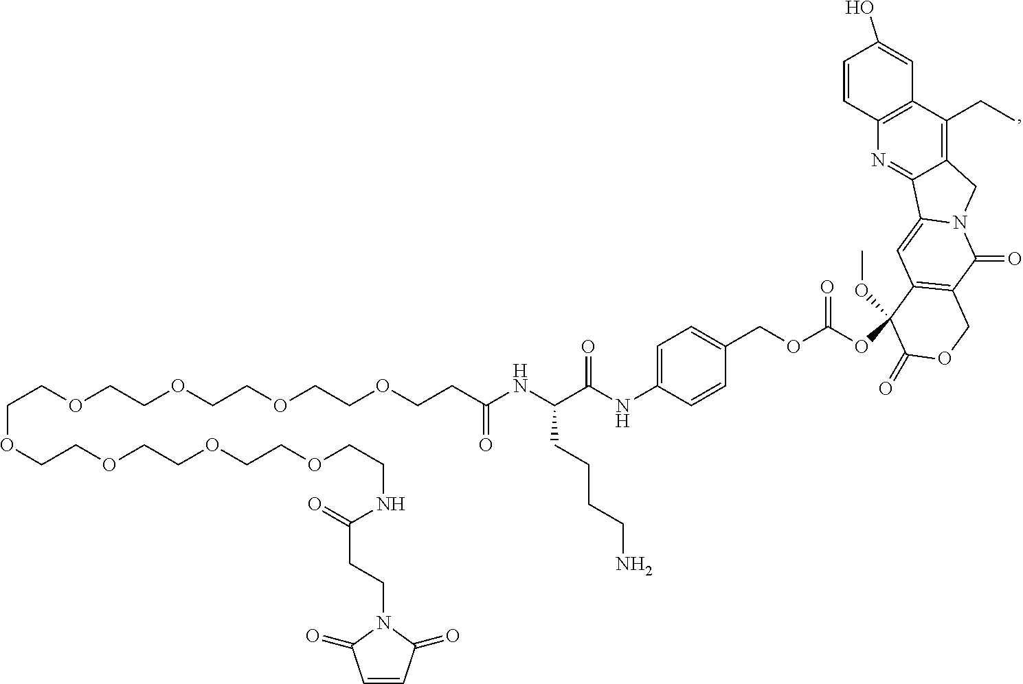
C1=CC(=O)N(CCC(=O)NCCOCCOCCOCCOCCOCCOCCOCCOCCC(NC(C(NC2=CC=C(COC(OC3(OC)C4=C(C(=O)N5C(=C4)C4=NC6=C(C(CC)=C4C5)C=C(O)C=C6)COC3=O)=O)C=C2)=O)CCCCN)=O)C1=O
